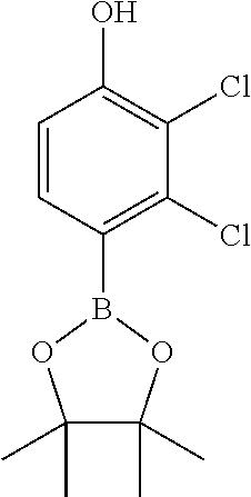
C1(C)(C)C(C)(C)OB(C2=C(Cl)C(Cl)=C(O)C=C2)O1
